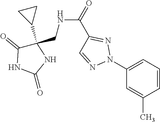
C1(N2N=C(C(NCC3(C4CC4)C(=O)NC(=O)N3)=O)C=N2)=CC=CC(C)=C1
